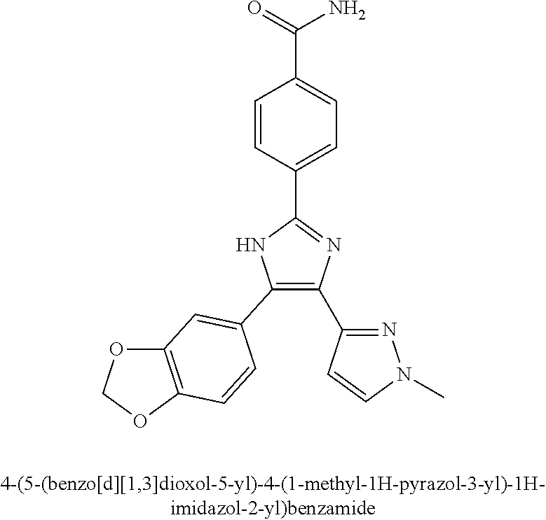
C1(C2=CC3=C(OCO3)C=C2)=C(C2=NN(C)C=C2)N=C(C2=CC=C(C(=O)N)C=C2)N1
